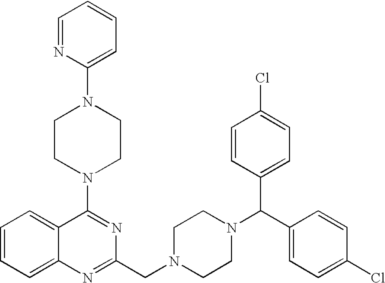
C1(N2CCN(C3=CC=CC=N3)CC2)=NC(CN2CCN(C(C3=CC=C(Cl)C=C3)C3=CC=C(Cl)C=C3)CC2)=NC2=CC=CC=C12
